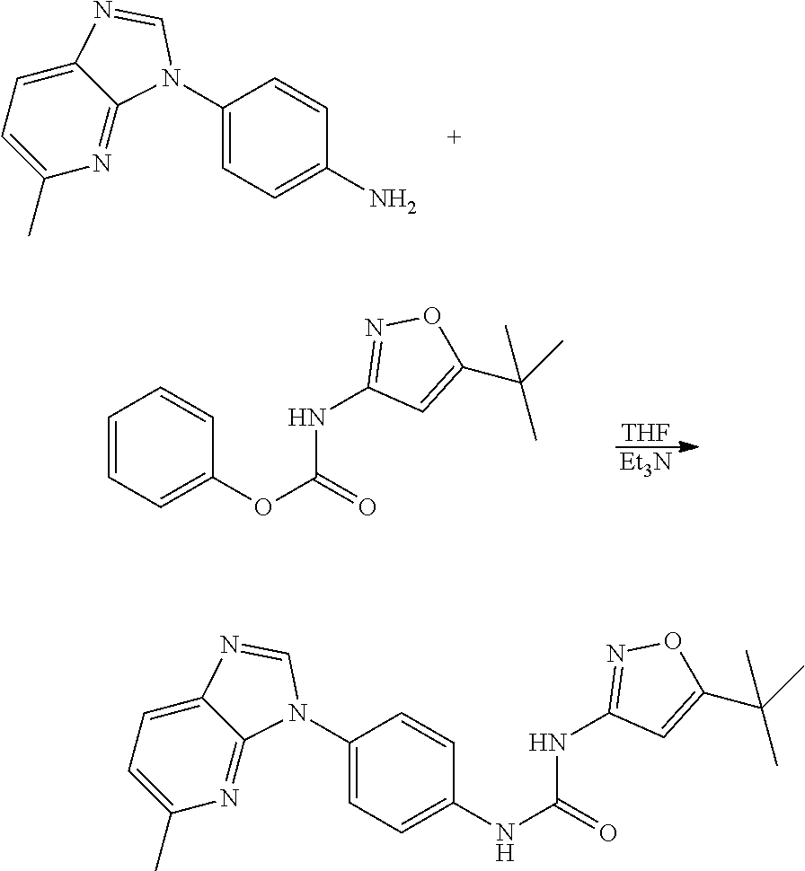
C1(N2C3=NC(C)=CC=C3N=C2)=CC=C(N)C=C1.[Et3N].[THF].C1=CC=C(OC(=O)NC2=NOC(C(C)(C)C)=C2)C=C1.C1(N2C3=NC(C)=CC=C3N=C2)=CC=C(NC(=O)NC2=NOC(C(C)(C)C)=C2)C=C1
